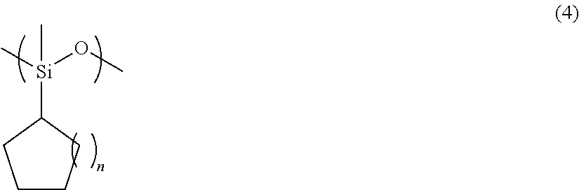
[Si](C1CCCC1)(C)(OC)C
